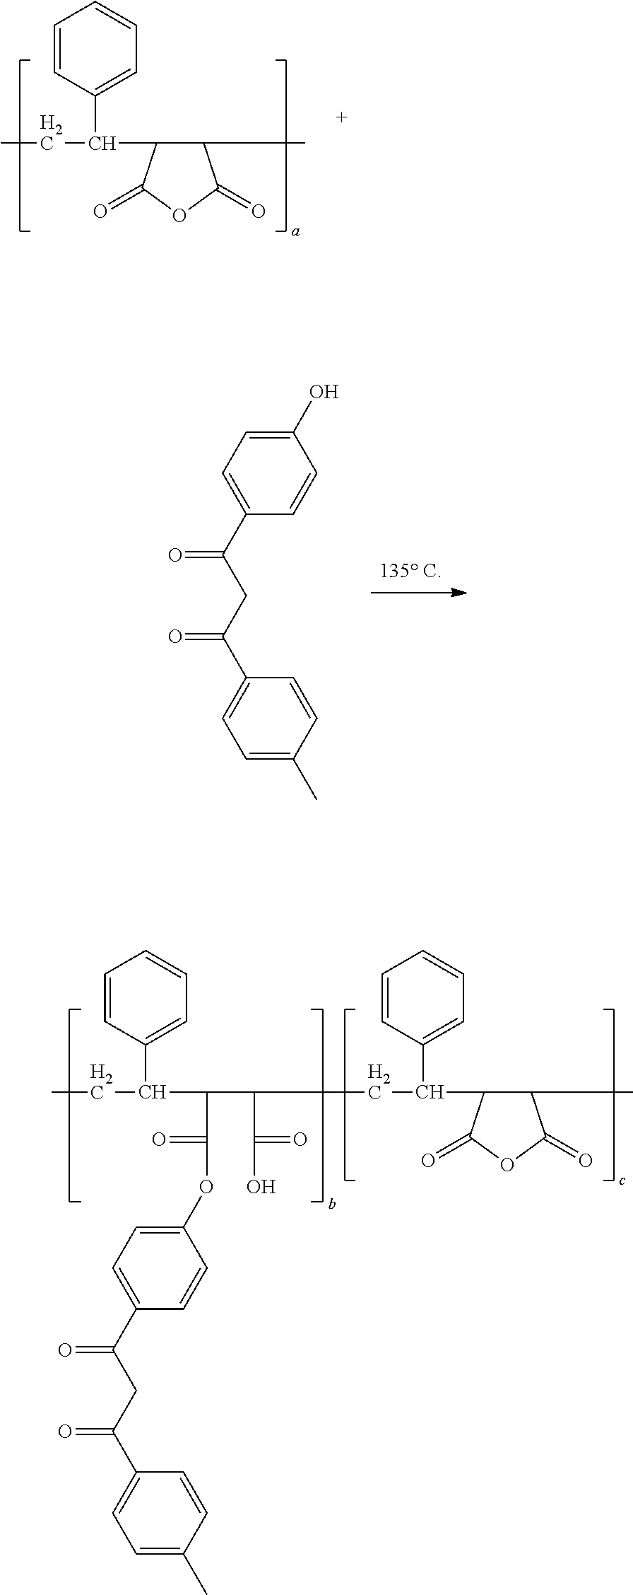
C1(C(CC)C2=CC=CC=C2)C(C)C(=O)OC1=O.C(C(O)=O)(CC(C1C(C)C(=O)OC1=O)C1=CC=CC=C1)C(C(=O)OC1=CC=C(C(CC(=O)C2=CC=C(C)C=C2)=O)C=C1)C(CC)C1=CC=CC=C1.C1(O)=CC=C(C(CC(=O)C2=CC=C(C)C=C2)=O)C=C1
